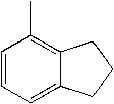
C1=C2C(=C(C)C=C1)CCC2
